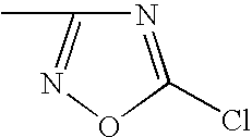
N1=C(Cl)ON=C1C
